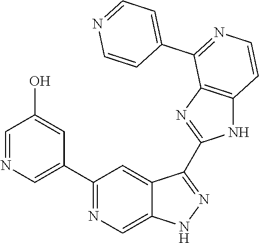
C1(C2=NC=C3C(=C2)C(C2=NC4=C(N2)C=CN=C4C2=CC=NC=C2)=NN3)=CN=CC(O)=C1
